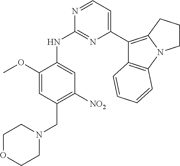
N1=CC=C(C2=C3N(C4=C2C=CC=C4)CCC3)N=C1NC1=CC([NO2])=C(CN2CCOCC2)C=C1OC
